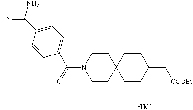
C1N(C(C2=CC=C(C(N)=N)C=C2)=O)CCC2(C1)CCC(C[COOEt])CC2
